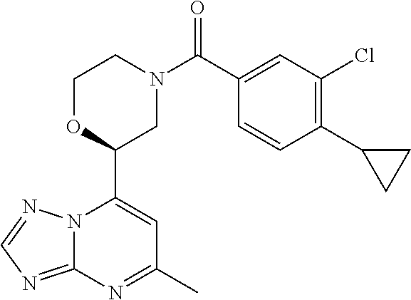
N12C(=NC=N1)N=C(C)C=C2C1CN(C(=O)C2=CC(Cl)=C(C3CC3)C=C2)CCO1
